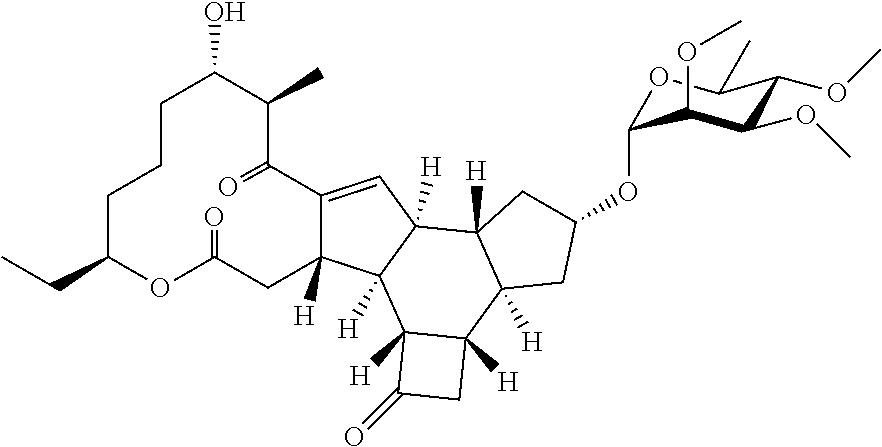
C1CCC(CC)OC(=O)CC2([H])C(=CC3([H])C2([H])C2([H])C([H])(C4([H])C3([H])CC(OC3OC(C)C(OC)C(OC)C3OC)C4)CC2=O)C(=O)C(C)C1O
